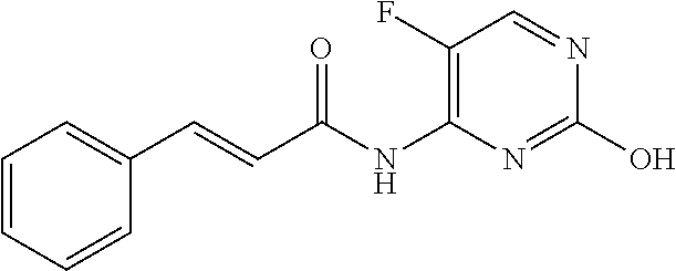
C1(F)=C(NC(C=CC2=CC=CC=C2)=O)N=C(O)N=C1
